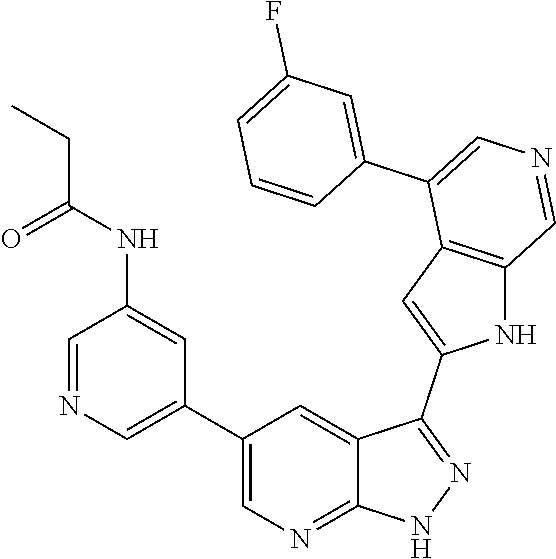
C1(C2=CN=CC(NC(=O)CC)=C2)=CN=C2C(=C1)C(C1=CC3=C(N1)C=NC=C3C1=CC(F)=CC=C1)=NN2
